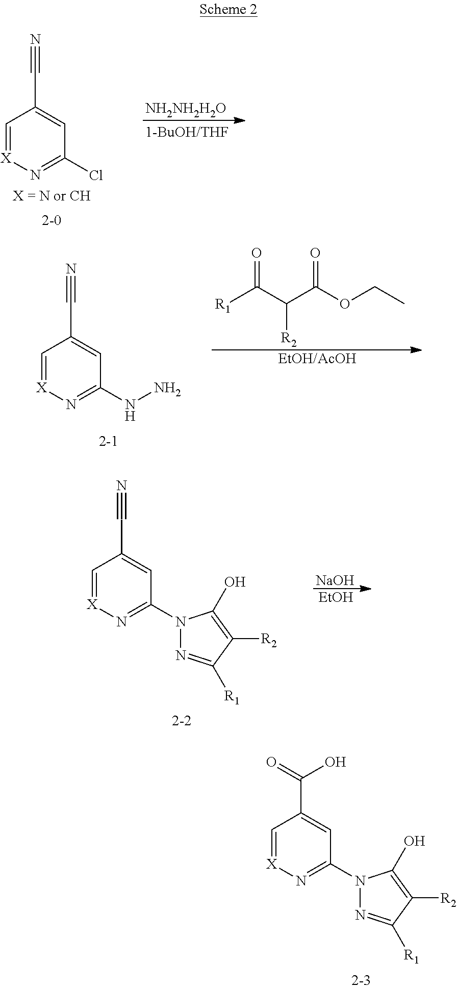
C1=[X]N=C(N2N=C([R1])C([R2])=C2O)C=C1C(=O)O.[NH2NH2H2O].C1=[X]N=C(Cl)C=C1C#N.[R1]C(C(C(OCC)=O)[R2])=O.[EtOH/AcOH].C1=[X]N=C(NN)C=C1C#N.C1=[X]N=C(N2N=C([R1])C([R2])=C2O)C=C1C#N.[NaOH].[EtOH]
